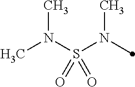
S(N(C)C)(N(C)C)(=O)=O
